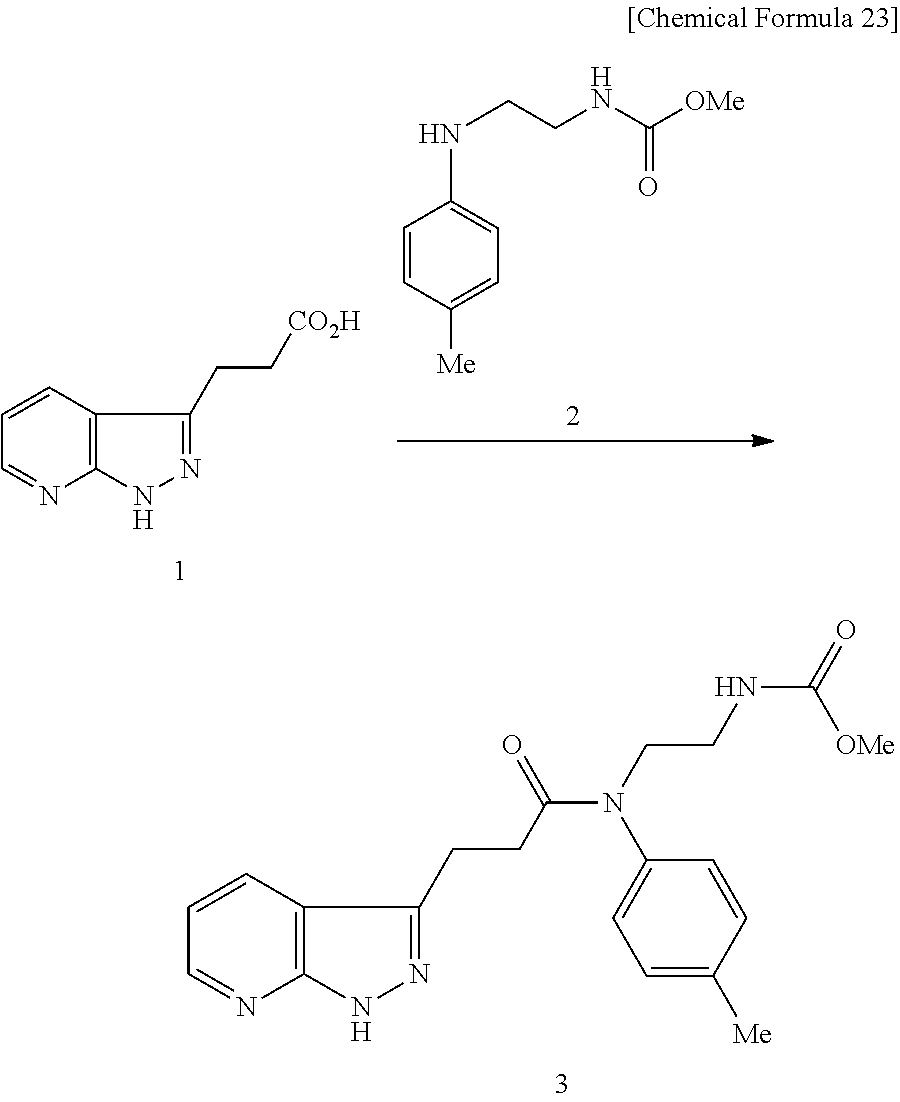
C1=CC2=C(N=C1)NN=C2CCC(N(CCNC(=O)[OMe])C1=CC=C([Me])C=C1)=O.C1=CC2=C(N=C1)NN=C2CC[CO2H].C1=CC([Me])=CC=C1NCCNC([OMe])=O
